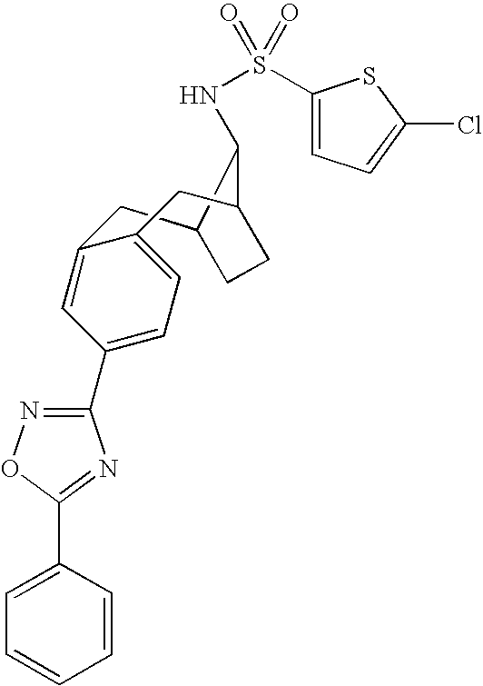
C12C(NS(C3=CC=C(Cl)S3)(=O)=O)C(CC3=CC=C(C4=NOC(C5=CC=CC=C5)=N4)C=C3C1)CC2
